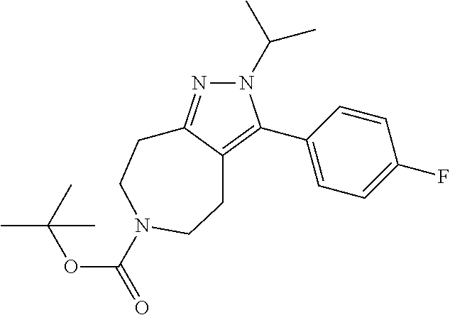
N1(C(C)C)N=C2C(=C1C1=CC=C(F)C=C1)CCN(C(OC(C)(C)C)=O)CC2
